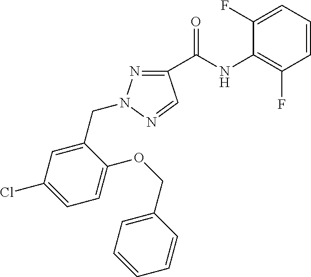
C1(C(NC2=C(F)C=CC=C2F)=O)=NN(CC2=CC(Cl)=CC=C2OCC2=CC=CC=C2)N=C1
